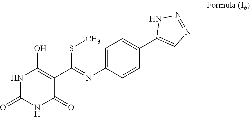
N1C(=O)NC(=O)C(C(=NC2=CC=C(C3=CN=NN3)C=C2)SC)=C1O
